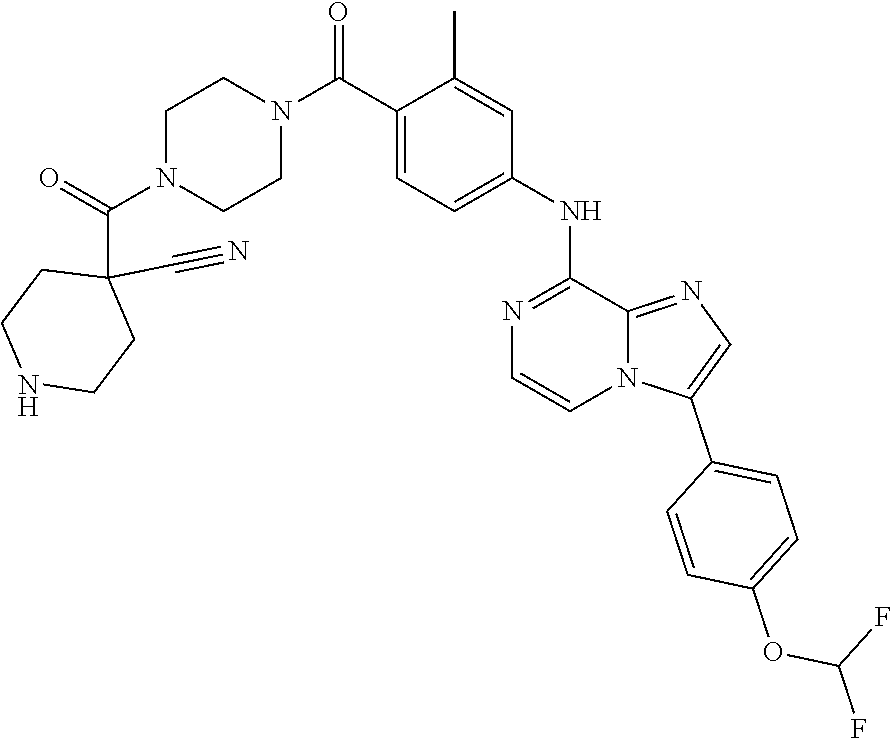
C1(C(=O)N2CCN(C(C3=CC=C(NC4=NC=CN5C(C6=CC=C(OC(F)F)C=C6)=CN=C54)C=C3C)=O)CC2)(C#N)CCNCC1
